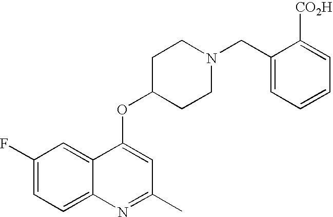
C1(F)=CC=C2C(=C1)C(OC1CCN(CC3=CC=CC=C3[CO2H])CC1)=CC(C)=N2
